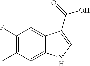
C1(F)=C(C)C=C2C(=C1)C(C(=O)O)=CN2
